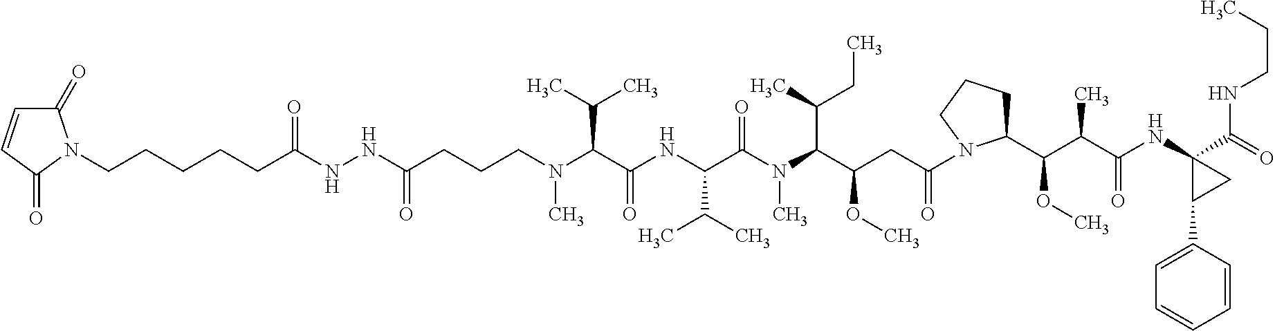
C(CCN(C(C(NC(C(N(C)C(C(CC)C)C(OC)CC(=O)N1C(C(OC)C(C(=O)NC2(C(=O)NCCC)CC2C2=CC=CC=C2)C)CCC1)=O)C(C)C)=O)C(C)C)C)C(NNC(CCCCCN1C(=O)C=CC1=O)=O)=O
